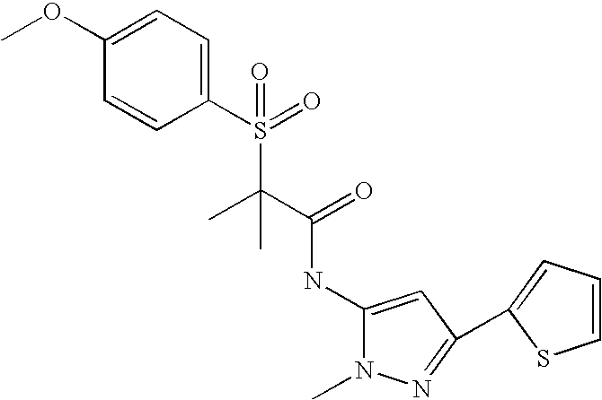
C1(OC)=CC=C(S(=O)(C(C(=O)NC2=CC(C3=CC=CS3)=NN2C)(C)C)=O)C=C1
